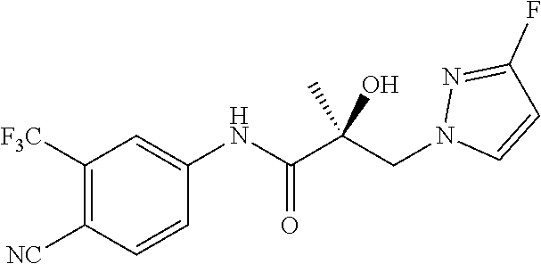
C1=C(NC(C(CN2C=CC(F)=N2)(C)O)=O)C=CC([NC])=C1[F3C]
